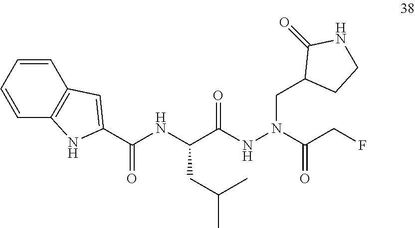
C(C(NN(CC1CCNC1=O)C(CF)=O)=O)(NC(C1=CC2=C(N1)C=CC=C2)=O)CC(C)C
